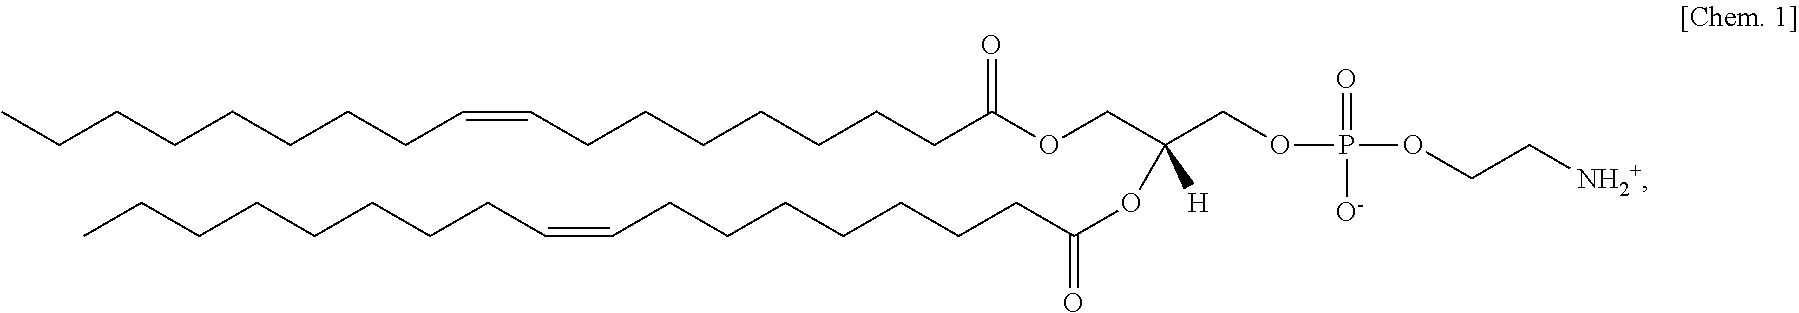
CCCCCCCCC=CCCCCCCCC(OCC(COP(OCC[NH2+])([O-])=O)([H])OC(CCCCCCCC=CCCCCCCCC)=O)=O
